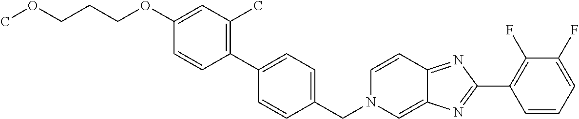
C1=CC=C(F)C(F)=C1C1=NC2=CN(CC3=CC=C(C4=C(C)C=C(OCCCOC)C=C4)C=C3)C=CC2=N1
